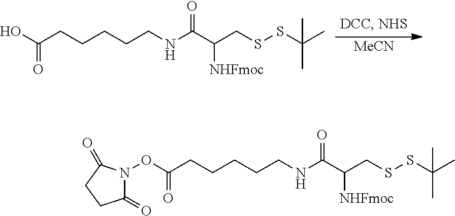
[MeCN].OC(CCCCCNC(C(CSSC(C)(C)C)[NHFmoc])=O)=O.C(CCCCCNC(C(CSSC(C)(C)C)[NHFmoc])=O)(=O)ON1C(=O)CCC1=O
